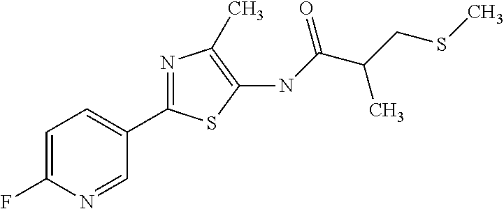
C1=C(F)N=CC(C2=NC(C)=C(NC(C(C)CSC)=O)S2)=C1
